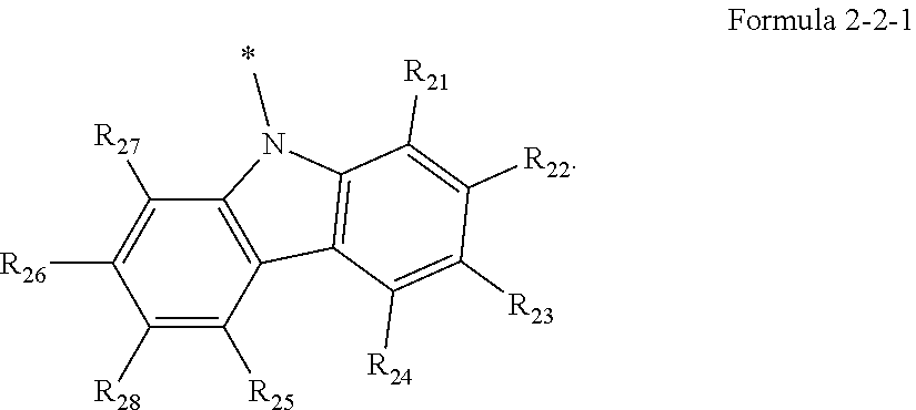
C1([R28])=C([R25])C2=C(C([R27])=C1[R26])N(C)C1=C2C([R24])=C([R23])C([R22])=C1[R21]
